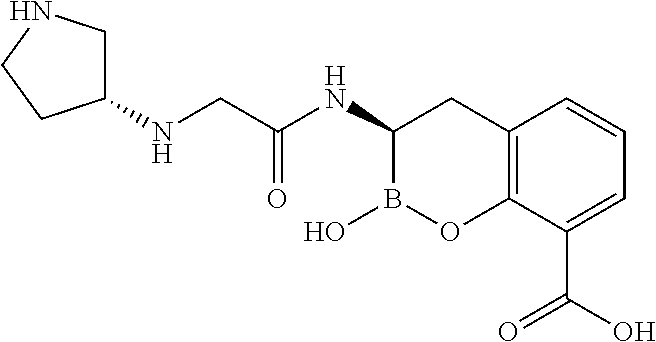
C12=C(C(C(O)=O)=CC=C1)OB(O)C(NC(=O)CNC1CNCC1)C2
